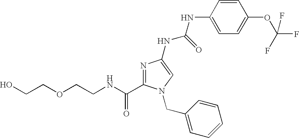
C(NC(=O)C1=NC(NC(NC2=CC=C(OC(F)(F)F)C=C2)=O)=CN1CC1=CC=CC=C1)COCCO
